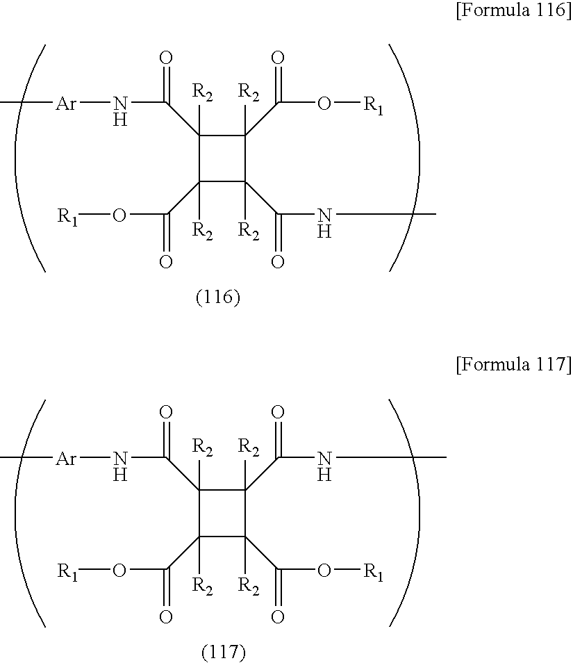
C1([R2])(C(=O)N[Ar]C)C([R2])(C(O[R1])=O)C([R2])(C(=O)NC)C1([R2])C(=O)O[R1].C1([R2])(C(=O)N[Ar]C)C([R2])(C(O[R1])=O)C([R2])(C(=O)O[R1])C1([R2])C(=O)NC
